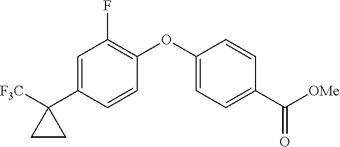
C1=C(C2([F3C])CC2)C=CC(OC2=CC=C(C([OMe])=O)C=C2)=C1F
